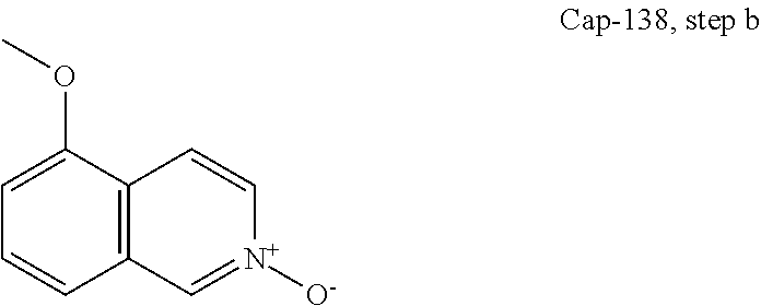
C1(OC)=CC=CC2=C1C=C[N+]([O-])=C2
